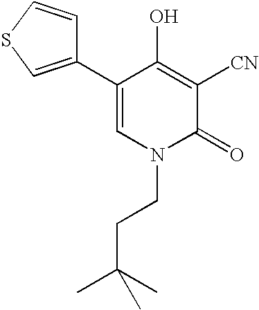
C1(C2=CSC=C2)=CN(CCC(C)(C)C)C(=O)C([CN])=C1O
